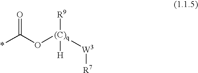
*C(O[(C)q]([R9])([H])[W3][R7])=O
